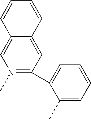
N1(C)=C(C2=CC=CC=C2C)C=C2C(=C1)C=CC=C2
